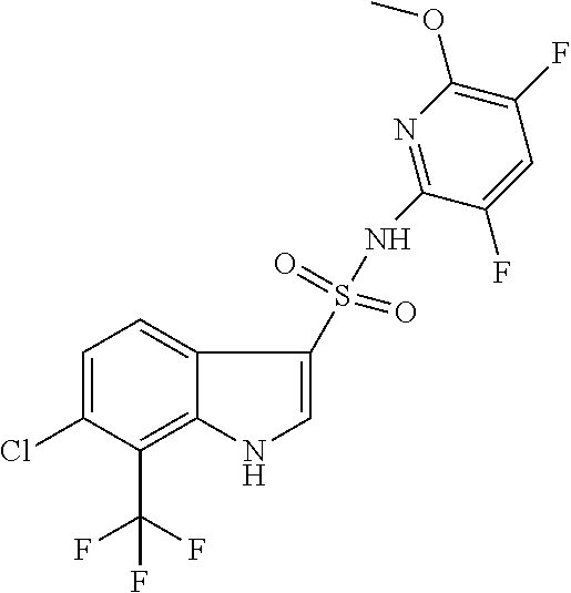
C1=C(Cl)C(C(F)(F)F)=C2C(=C1)C(S(NC1=NC(OC)=C(F)C=C1F)(=O)=O)=CN2
